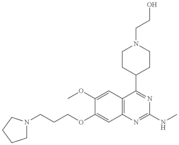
C(OC1=CC2=C(C=C1OC)C(C1CCN(CCO)CC1)=NC(NC)=N2)CCN1CCCC1
